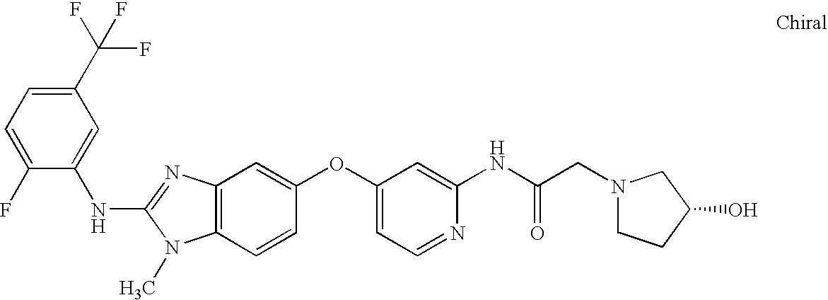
C1(NC2=NC3=C(N2C)C=CC(OC2=CC=NC(NC(CN4CCC(O)C4)=O)=C2)=C3)=CC(C(F)(F)F)=CC=C1F
